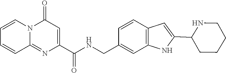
C1=CN2C(=NC(C(NCC3=CC4=C(C=C3)C=C(C3CCCCN3)N4)=O)=CC2=O)C=C1
